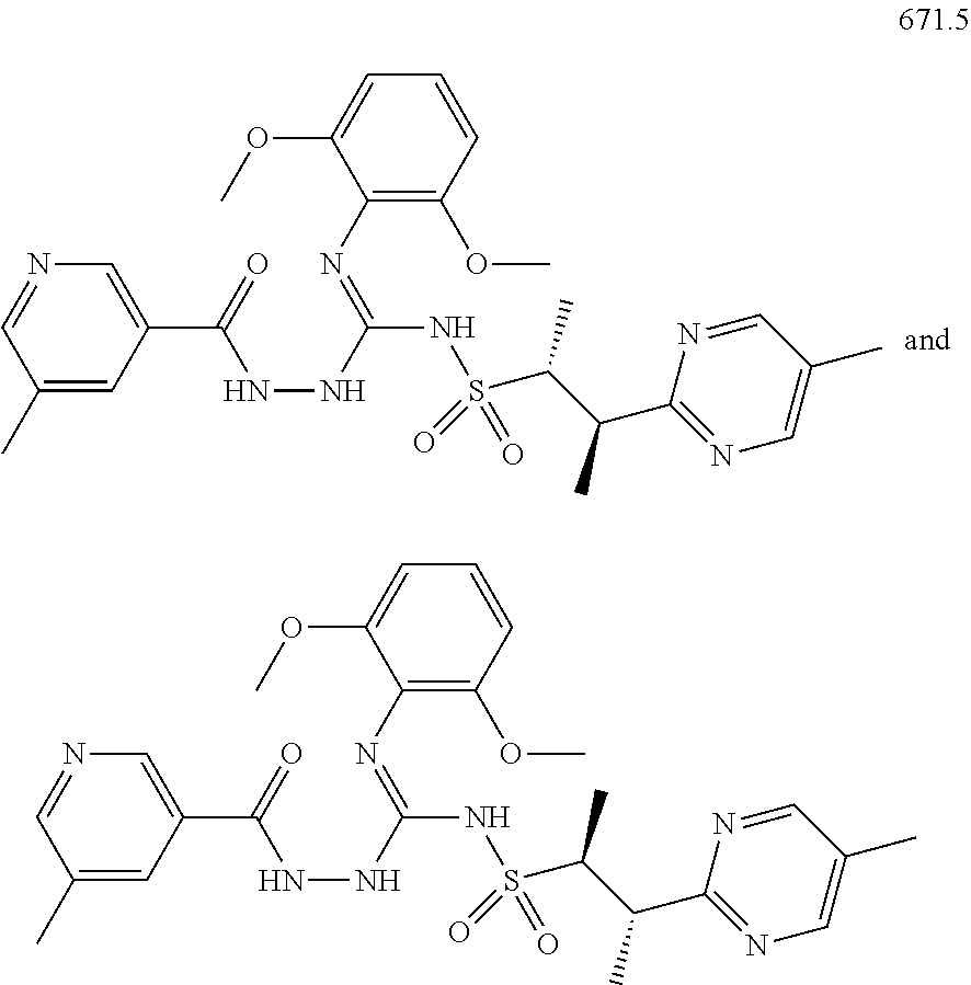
C1(C)=CC(C(NNC(=NC2=C(OC)C=CC=C2OC)NS(C(C(C2=NC=C(C)C=N2)C)C)(=O)=O)=O)=CN=C1.C1(C)=CC(C(NNC(=NC2=C(OC)C=CC=C2OC)NS(C(C(C2=NC=C(C)C=N2)C)C)(=O)=O)=O)=CN=C1
